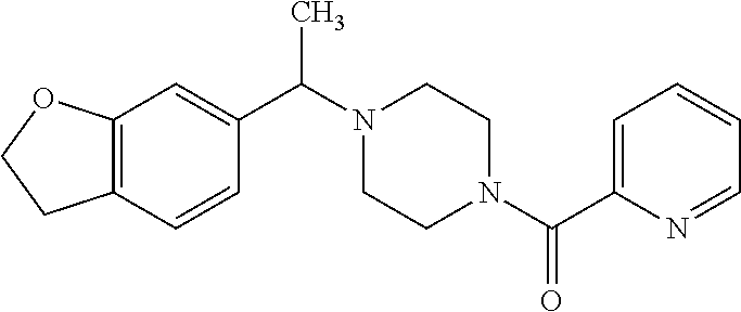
N1(C(C2=CC3=C(C=C2)CCO3)C)CCN(C(C2=CC=CC=N2)=O)CC1
